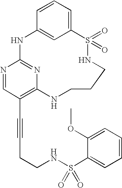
C1=CC=C2C=C1NC1=NC(=C(C#CCCNS(C3=CC=CC=C3OC)(=O)=O)C=N1)NCCCNS2(=O)=O
